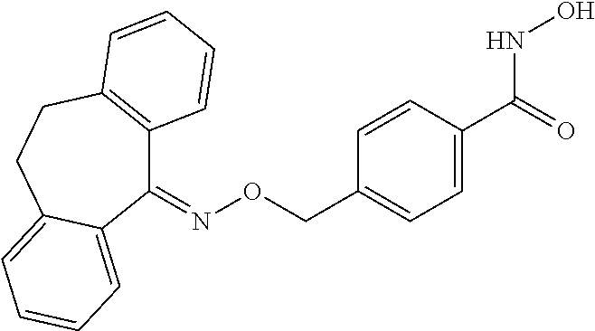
C1(=NOCC2=CC=C(C(=O)NO)C=C2)C2=C(CCC3=CC=CC=C13)C=CC=C2
